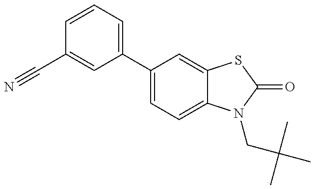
C1(C#N)=CC(C2=CC=C3C(=C2)SC(=O)N3CC(C)(C)C)=CC=C1
